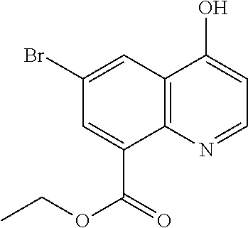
C1(Br)=CC2=C(C(C(OCC)=O)=C1)N=CC=C2O
